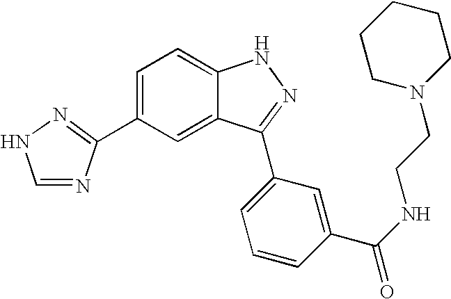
C1=C(C2=NNC=N2)C=C2C(=C1)NN=C2C1=CC=CC(C(NCCN2CCCCC2)=O)=C1
